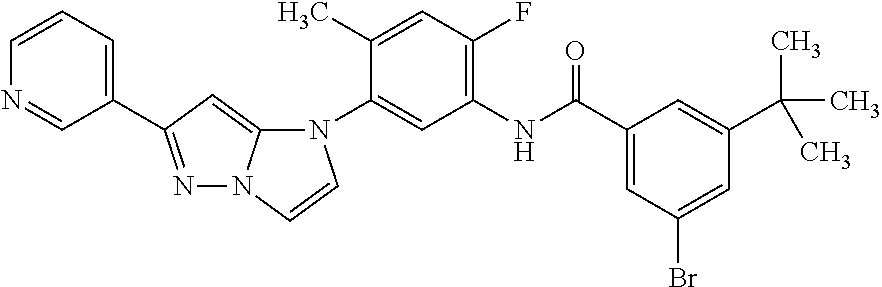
N1=C(C2=CC=CN=C2)C=C2N1C=CN2C1=CC(NC(C2=CC(Br)=CC(C(C)(C)C)=C2)=O)=C(F)C=C1C
